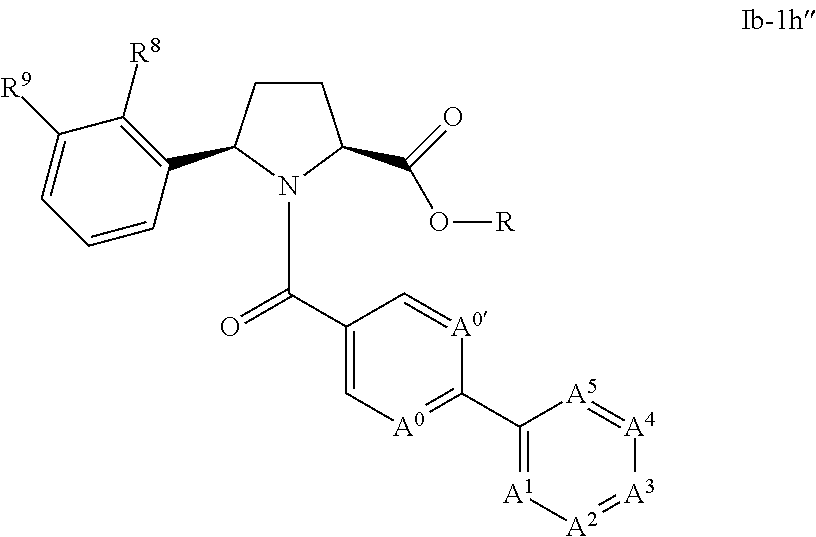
C(C1=C[A0]=C(C2=[A1][A2]=[A3][A4]=[A5]2)[A0]=C1)(N1C(C(=O)O[R])CCC1C1=C([R8])C([R9])=CC=C1)=O
